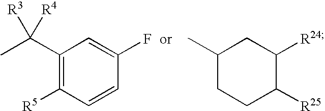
C1(C(C)([R3])[R4])=C([R5])C=CC(F)=C1.C1(C)CCC([R25])C([R24])C1
